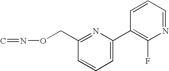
C1=C(C2=C(F)N=CC=C2)N=C(CON=C)C=C1
